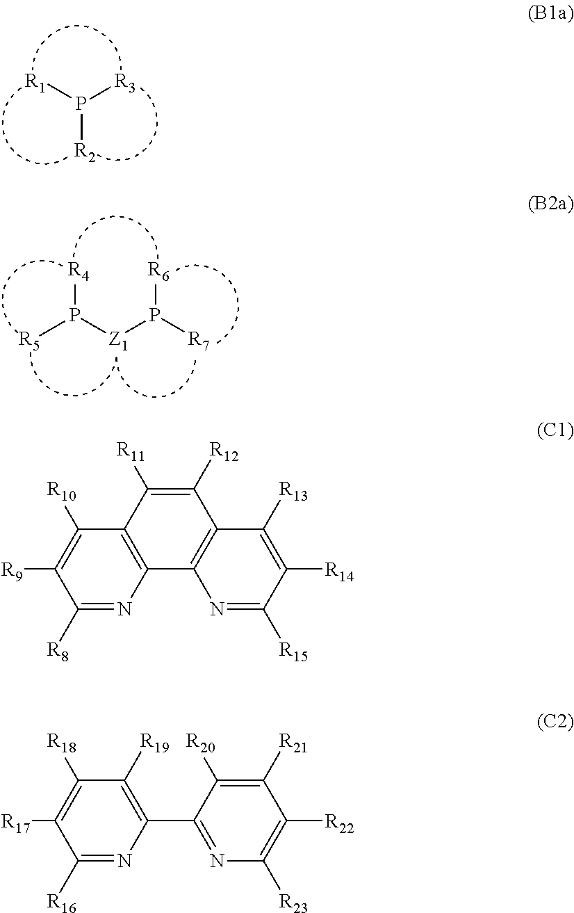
[R1]P([R3])[R2].[R5]P([Z1]P([R7])[R6])[R4].C1([R10])=C([R9])C([R8])=NC2=C1C([R11])=C([R12])C1=C2N=C([R15])C([R14])=C1[R13].C1([R18])=C([R17])C([R16])=NC(C2=NC([R23])=C([R22])C([R21])=C2[R20])=C1[R19]
